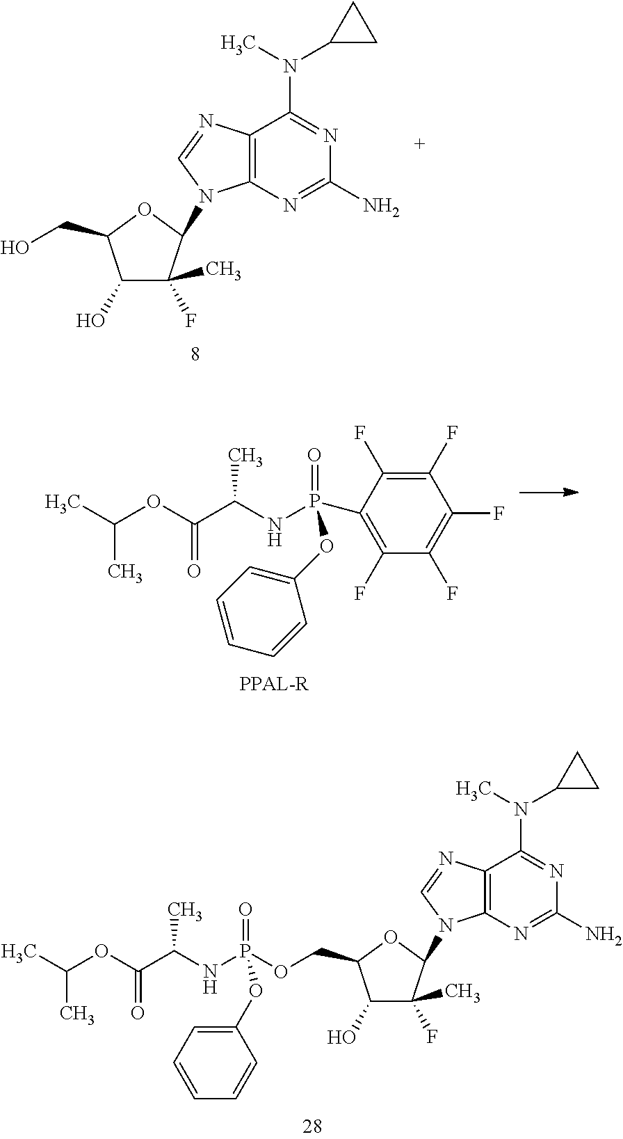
C1(O)C(F)(C)C(N2C3=C(N=C2)C(N(C)C2CC2)=NC(N)=N3)OC1CO.O(C(C)C)C(=O)C(NP(C1=C(F)C(F)=C(F)C(F)=C1F)(=O)OC1=CC=CC=C1)C.C1(O)C(F)(C)C(N2C3=C(N=C2)C(N(C)C2CC2)=NC(N)=N3)OC1COP(=O)(NC(C(OC(C)C)=O)C)OC1=CC=CC=C1
